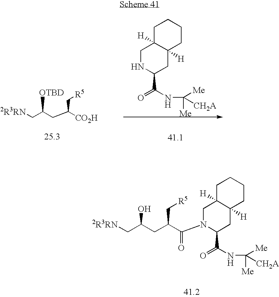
C(C(CC([CO2H])C[R5])[OTBD])[2R3RN].N1C(C(=O)NC([Me])([CH2A])[Me])CC2([H])C([H])(C1)CCCC2.N1(C(C(CC(C[2R3RN])O)C[R5])=O)C(C(=O)NC([Me])([CH2A])[Me])CC2([H])C([H])(C1)CCCC2
